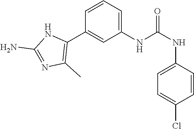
C1(NC(NC2=CC=C(Cl)C=C2)=O)=CC=CC(C2=C(C)N=C(N)N2)=C1
